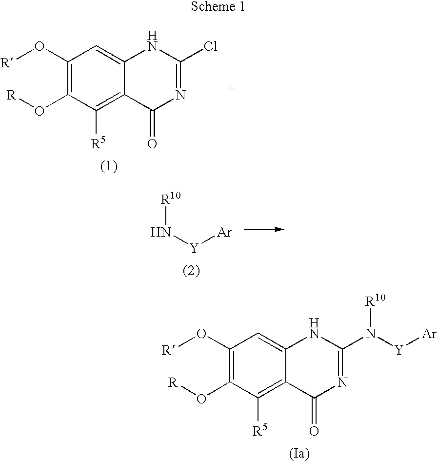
C1(O[R])=C(O[R])C([R5])=C2C(=C1)NC(Cl)=NC2=O.C1(O[R])=C(O[R])C([R5])=C2C(=C1)NC(N([Y][Ar])[R10])=NC2=O.N([Y][Ar])[R10]
